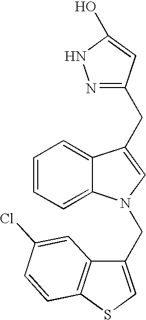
C1=CC=C2C(=C1)C(CC1=NNC(O)=C1)=CN2CC1=CSC2=C1C=C(Cl)C=C2
